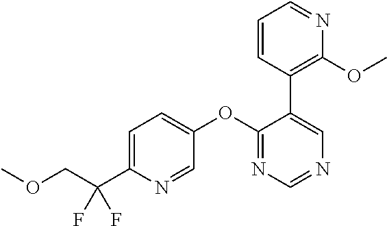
C1=C(C(COC)(F)F)N=CC(OC2=NC=NC=C2C2=C(OC)N=CC=C2)=C1
